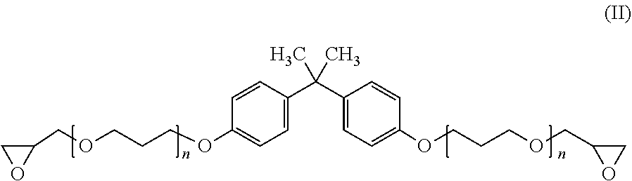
C1(COCCCOC2=CC=C(C(C3=CC=C(OCCCOCC4CO4)C=C3)(C)C)C=C2)CO1
